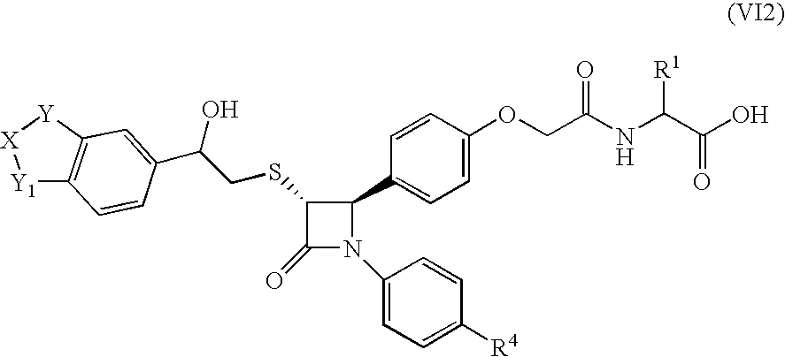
O(CC(NC(C(O)=O)[R1])=O)C1=CC=C(C2C(SCC(O)C3=CC4=C([Y1][X][Y]4)C=C3)C(=O)N2C2=CC=C([R4])C=C2)C=C1
